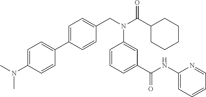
C1=C(N(C)C)C=CC(C2=CC=C(CN(C(C3CCCCC3)=O)C3=CC(C(=O)NC4=CC=CC=N4)=CC=C3)C=C2)=C1
